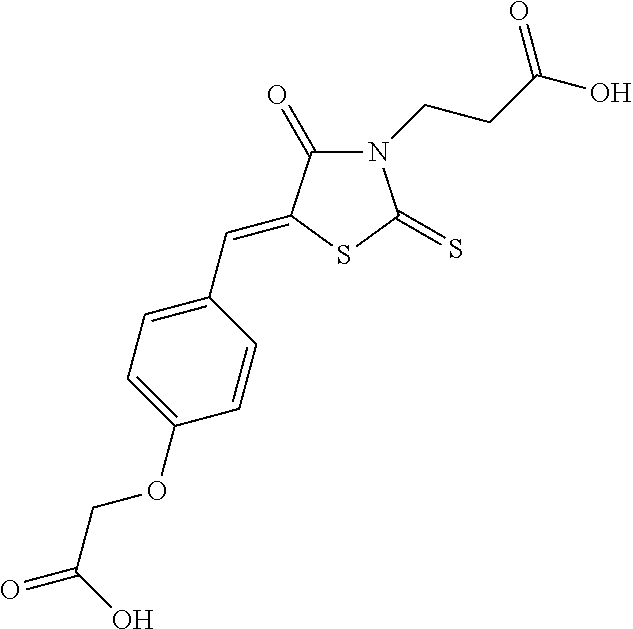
N1(CCC(O)=O)C(=O)C(=CC2=CC=C(OCC(=O)O)C=C2)SC1=S
